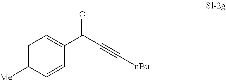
C1=C(C(C#C[nBu])=O)C=CC([Me])=C1
